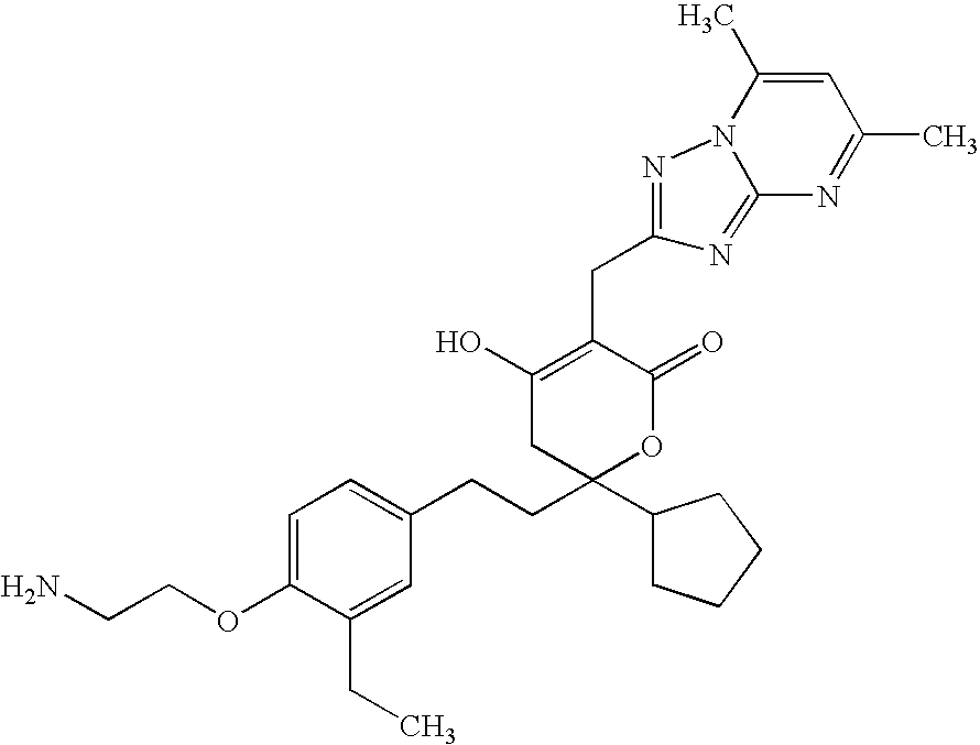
C1=C(OCCN)C(CC)=CC(CCC2(C3CCCC3)OC(=O)C(CC3=NN4C(C)=CC(C)=NC4=N3)=C(O)C2)=C1
